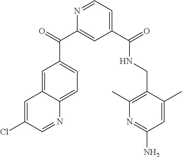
C1=C2C(=CC=C1C(C1=CC(C(NCC3=C(C)N=C(N)C=C3C)=O)=CC=N1)=O)N=CC(Cl)=C2
